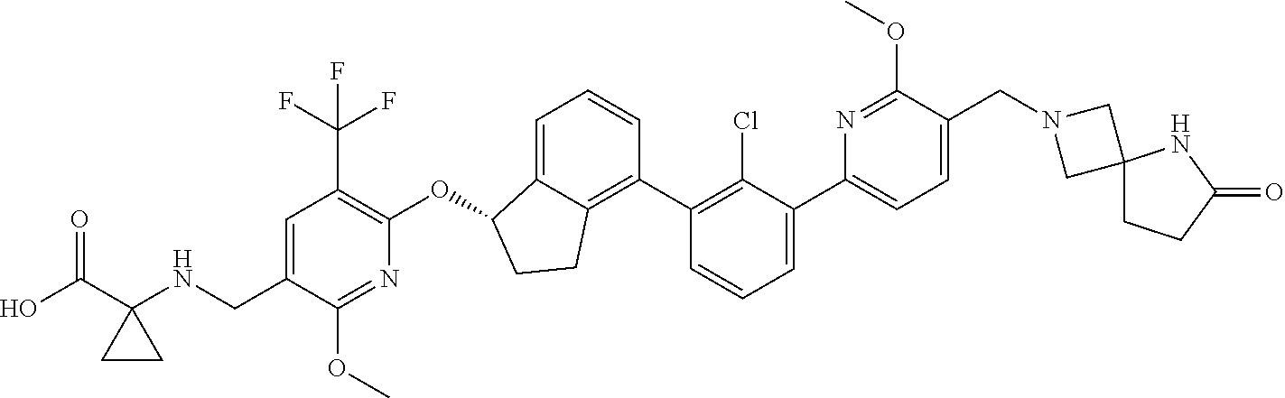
O(C1C2=CC=CC(C3=C(Cl)C(C4=CC=C(CN5CC6(C5)CCC(=O)N6)C(OC)=N4)=CC=C3)=C2CC1)C1=C(C(F)(F)F)C=C(CNC2(C(O)=O)CC2)C(OC)=N1
